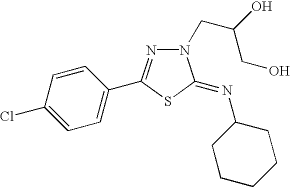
C1=C(Cl)C=CC(C2=NN(CC(CO)O)C(=NC3CCCCC3)S2)=C1
